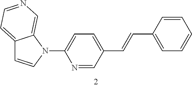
C12=CC=NC=C1N(C1=CC=C(C=CC3=CC=CC=C3)C=N1)C=C2
